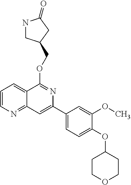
N1CC(COC2=NC(C3=CC=C(OC4CCOCC4)C(OC)=C3)=CC3=NC=CC=C23)CC1=O
